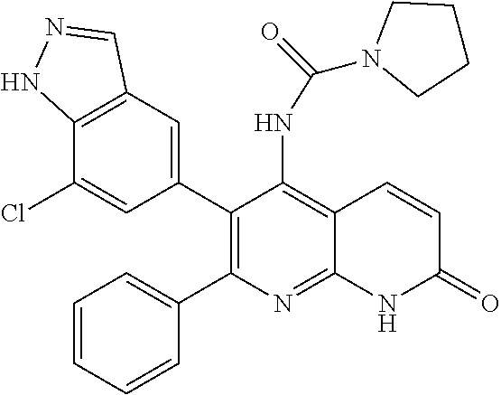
C12=C(C=C(C3=C(C4=CC=CC=C4)N=C4C(=C3NC(=O)N3CCCC3)C=CC(=O)N4)C=C1Cl)C=NN2
